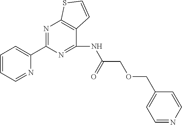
C1=CC=NC(C2=NC3=C(C=CS3)C(NC(COCC3=CC=NC=C3)=O)=N2)=C1
